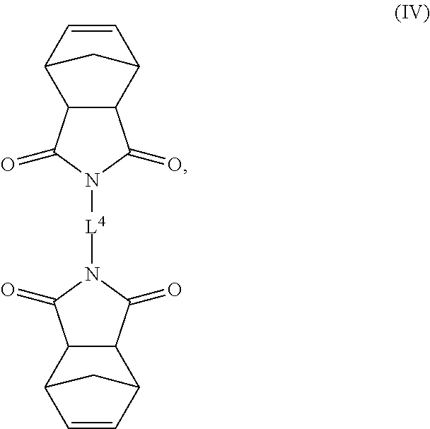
C1=CC2C3C(C1C2)C(=O)N([L4]N1C(=O)C2C4C=CC(C2C1=O)C4)C3=O
